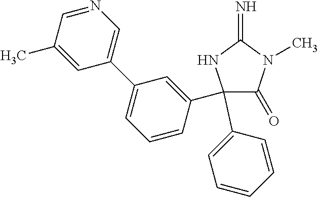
C1(C2=CC=CC=C2)(C2=CC(C3=CN=CC(C)=C3)=CC=C2)C(=O)N(C)C(=N)N1
